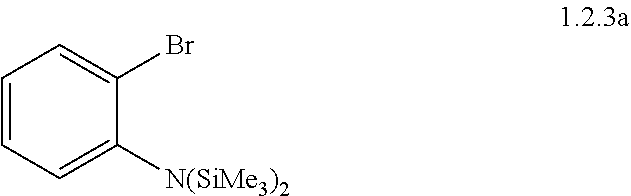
C1=CC=C([N(SiMe3)2])C(Br)=C1
